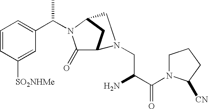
C1=CC([SO2NHMe])=CC(C(N2C(=O)C3CC2CN3CC(C(N2CCCC2[CN])=O)N)C)=C1
